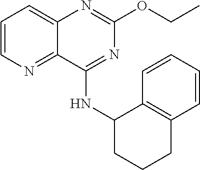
C1=CN=C2C(=C1)N=C(OCC)N=C2NC1CCCC2=C1C=CC=C2
